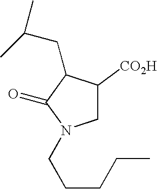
C1C([CO2H])C(CC(C)C)C(=O)N1CCCCC
